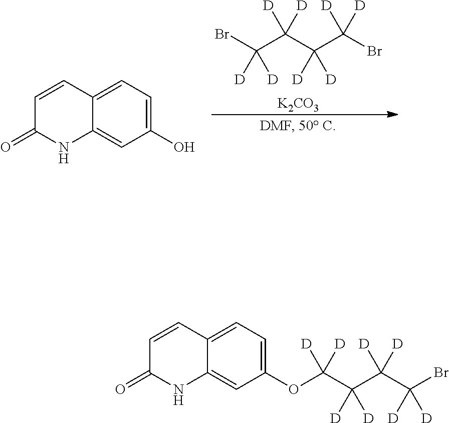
BrC(C(C(C(Br)([D])[D])([D])[D])([D])[D])([D])[D].[K2CO3].C1=C2C(=CC(O)=C1)NC(=O)C=C2.C1=C2C(=CC(OC(C(C(C(Br)([D])[D])([D])[D])([D])[D])([D])[D])=C1)NC(=O)C=C2
